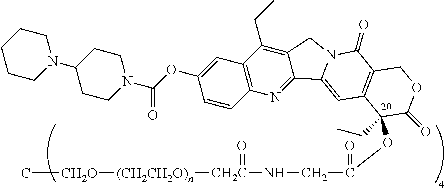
N1(C2CCN(C(OC3=CC4=C(C=C3)N=C3C(=C4CC)CN4C3=CC3=C(C4=O)COC(=O)C3(CC)OC(CN[CH2C](=O)[(CH2CH2O)n][CH2O]C)=O)=O)CC2)CCCCC1
